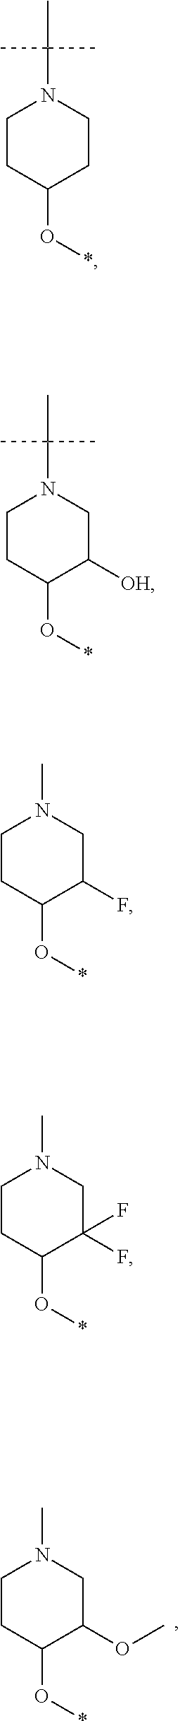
C1CC(O*)C(OC)CN1C.C1CC(O*)CCN1C(C)(C)C.C1CC(O*)C([OH])CN1C(C)(C)C.C1CC(O*)C(F)CN1C.C1CC(O*)C(F)(F)CN1C
